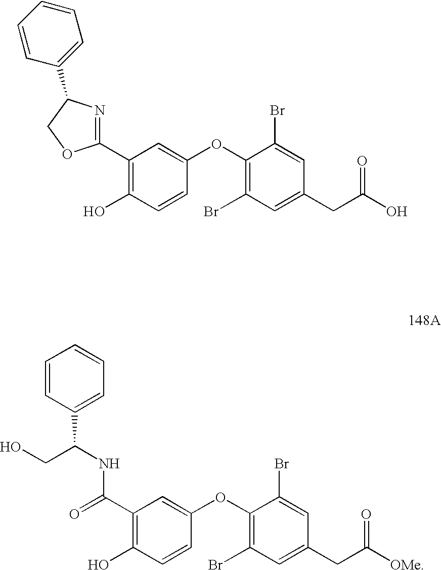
C1(C2=NC(C3=CC=CC=C3)CO2)=C(O)C=CC(OC2=C(Br)C=C(CC(=O)O)C=C2Br)=C1.C1(C(NC(CO)C2=CC=CC=C2)=O)=C(O)C=CC(OC2=C(Br)C=C(CC(=O)[OMe])C=C2Br)=C1
